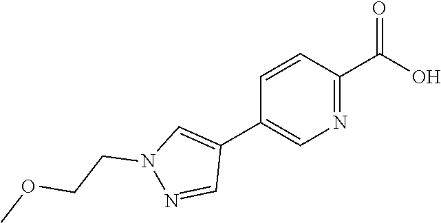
OC(=O)C1=NC=C(C2=CN(CCOC)N=C2)C=C1
